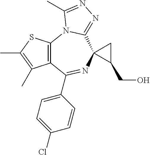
C12=C(N3C(=NN=C3C)C3(N=C1C1=CC=C(Cl)C=C1)C(CO)C3)SC(C)=C2C
